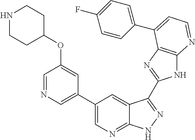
C1(C2=CN=C3C(=C2)C(C2=NC4=C(N2)N=CC=C4C2=CC=C(F)C=C2)=NN3)=CN=CC(OC2CCNCC2)=C1
